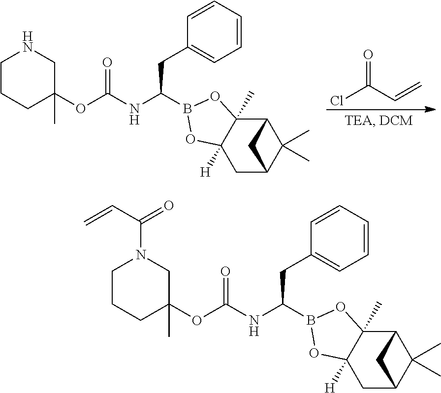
ClC(C=C)=O.C(B1OC2([H])C(C)(O1)C1C(C)(C)C(C2)C1)(CC1=CC=CC=C1)NC(OC1(C)CCCNC1)=O.C(B1OC2([H])C(C)(O1)C1C(C)(C)C(C2)C1)(CC1=CC=CC=C1)NC(OC1(C)CCCN(C(C=C)=O)C1)=O
